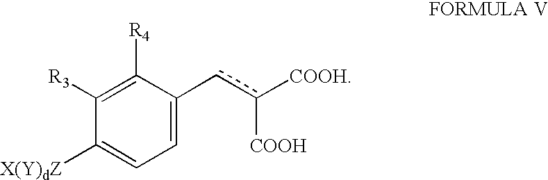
C1=C(cc([COOH])[COOH])C([R4])=C([R3])C([X(Y)dZ])=C1
